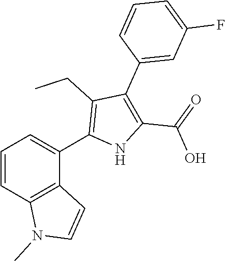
C1=CC2=C(C(C3=C(CC)C(C4=CC(F)=CC=C4)=C(C(=O)O)N3)=C1)C=CN2C
